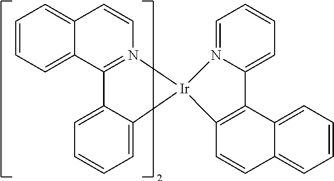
C1=CC=C2C(=C1)C=CN1=C2C2=CC=CC=C2[Ir]12C1=C(C3=CC=CC=N32)C2=CC=CC=C2C=C1
